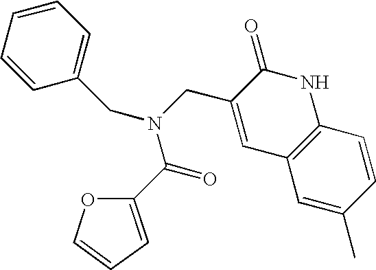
C(N(C(C1=CC=CO1)=O)CC1=CC2=C(NC1=O)C=CC(C)=C2)C1=CC=CC=C1
